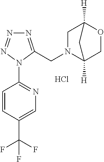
N1=C(CN2C3([H])COC([H])(C2)C3)N(C2=NC=C(C(F)(F)F)C=C2)N=N1.Cl
